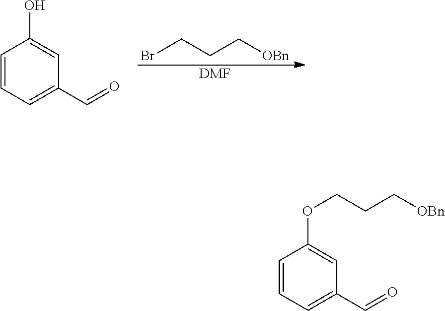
BrCCC[OBn].[DMF].C1=CC=C(C=O)C=C1O.C1=CC=C(C=O)C=C1OCCC[OBn]
